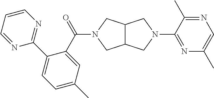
C1(C(=O)N2CC3C(CN(C4=NC(C)=CN=C4C)C3)C2)=CC(C)=CC=C1C1=NC=CC=N1
